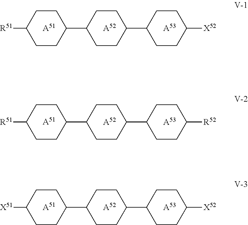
[A51].[A52].C1([R51])CCC(C2CCC(C3CCC([X52])CC3)CC2)CC1.[A53].[A51].[A52].C1([R51])CCC(C2CCC(C3CCC([R52])CC3)CC2)CC1.[A53].[A51].[A52].C1([X51])CCC(C2CCC(C3CCC([X52])CC3)CC2)CC1.[A53]
